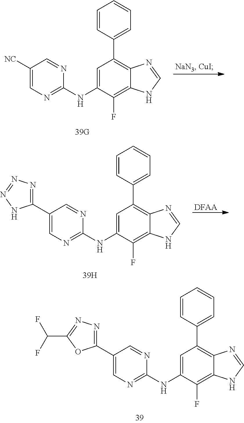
C1=C(NC2=NC=C(C3=NN=C(C(F)F)O3)C=N2)C(F)=C2C(=C1C1=CC=CC=C1)N=CN2.C1=C(NC2=NC=C([NC])C=N2)C(F)=C2C(=C1C1=CC=CC=C1)N=CN2.[DFAA].C1=C(NC2=NC=C(C3=NN=NN3)C=N2)C(F)=C2C(=C1C1=CC=CC=C1)N=CN2
